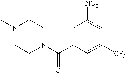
C1=C([NO2])C=C(C(N2CCN(C)CC2)=O)C=C1[CF3]
